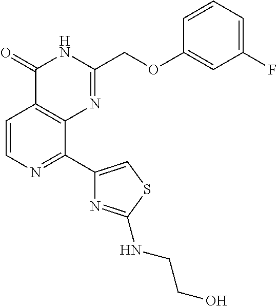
C1=CN=C(C2=CSC(NCCO)=N2)C2=C1C(=O)NC(COC1=CC(F)=CC=C1)=N2
